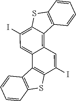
C12=C3C=C(I)C4=C(C3=CC(I)=C1SC1=C2C=CC=C1)C1=C(S4)C=CC=C1
